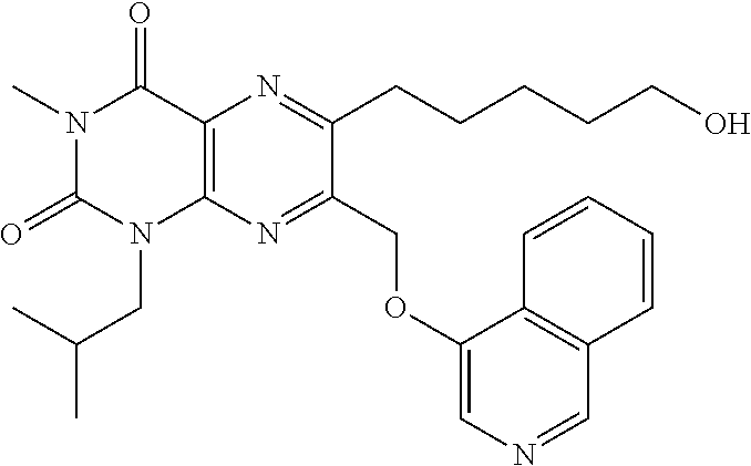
C12=C(N=C(COC3=CN=CC4=C3C=CC=C4)C(CCCCCO)=N1)N(CC(C)C)C(=O)N(C)C2=O
